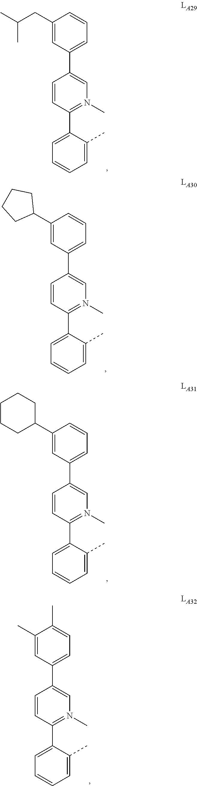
C1=CC(C2=CC=CC=C2C)=N(C)C=C1C1=CC=CC(CC(C)C)=C1.C1=CC(C2=CC=CC=C2C)=N(C)C=C1C1=CC=CC(C2CCCC2)=C1.C1=CC(C2=CC=CC=C2C)=N(C)C=C1C1=CC=CC(C2CCCCC2)=C1.C1=CC(C2=CC=CC=C2C)=N(C)C=C1C1=CC=C(C)C(C)=C1
